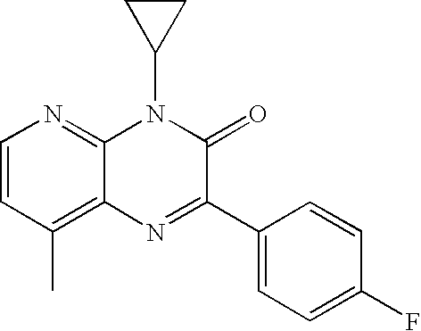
C1=CC(C)=C2C(=N1)N(C1CC1)C(=O)C(C1=CC=C(F)C=C1)=N2
